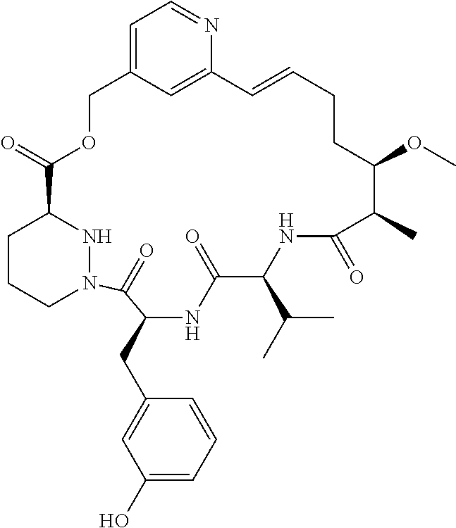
C12=CC=NC(=C1)C=CCCC(OC)C(C)C(=O)NC(C(C)C)C(=O)NC(CC1=CC(O)=CC=C1)C(=O)N1CCCC(C(=O)OC2)N1
